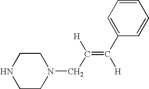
N1CCN(CC([H])=C(C2=CC=CC=C2)[H])CC1
